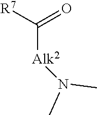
CN(C)[Alk2]C([R7])=O
